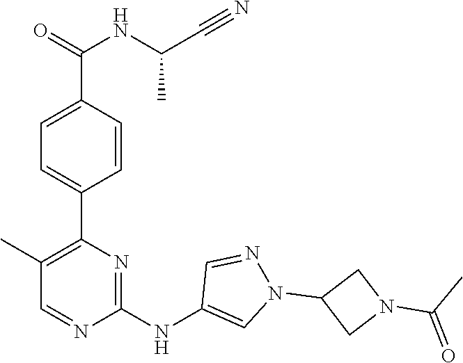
C1(C2=C(C)C=NC(NC3=CN(C4CN(C(C)=O)C4)N=C3)=N2)=CC=C(C(=O)NC(C#N)C)C=C1
